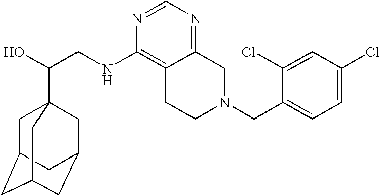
C(CNC1=C2C(=NC=N1)CN(CC1=CC=C(Cl)C=C1Cl)CC2)(O)C12CC3CC(CC(C1)C3)C2
